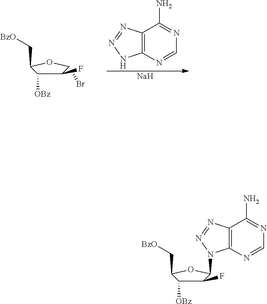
C1(F)C([OBz])C(C[BzO])OC1Br.C12=C(N=CN=C1N)NN=N2.[Na].C1(F)C([OBz])C(C[BzO])OC1N1C2=C(C(N)=NC=N2)N=N1
